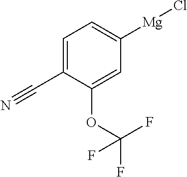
C1=C(C#N)C(OC(F)(F)F)=CC([Mg]Cl)=C1
